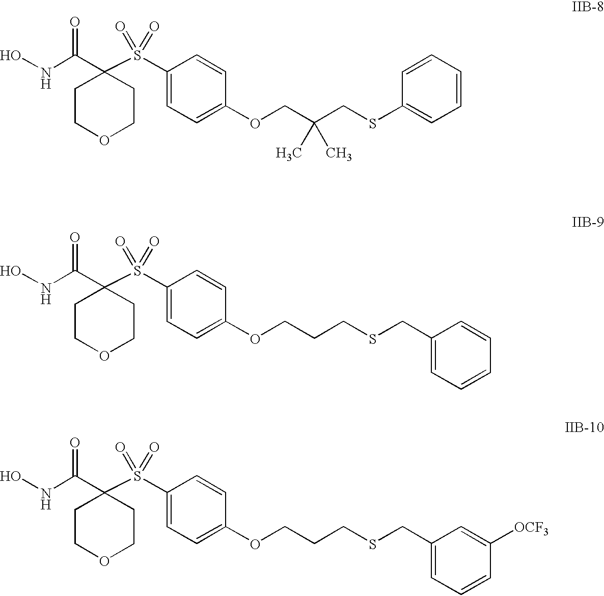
C1(C(NO)=O)(S(C2=CC=C(OCC(CSC3=CC=CC=C3)(C)C)C=C2)(=O)=O)CCOCC1.C1(C(NO)=O)(S(C2=CC=C(OCCCSCC3=CC=CC=C3)C=C2)(=O)=O)CCOCC1.C1(C(NO)=O)(S(C2=CC=C(OCCCSCC3=CC=CC([OCF3])=C3)C=C2)(=O)=O)CCOCC1
